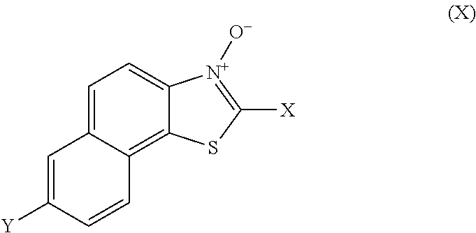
C1=C2C(=C3C(=C1)[N+]([O-])=C([X])S3)C=CC([Y])=C2
